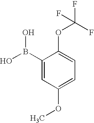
C1(B(O)O)=CC(OC)=CC=C1OC(F)(F)F
